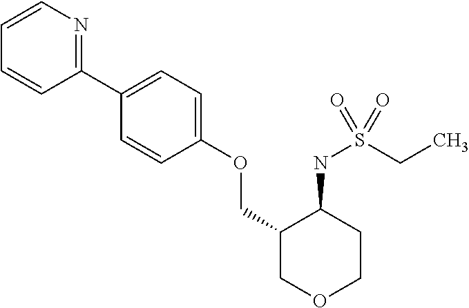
C1(C2=NC=CC=C2)=CC=C(OCC2COCCC2NS(CC)(=O)=O)C=C1
